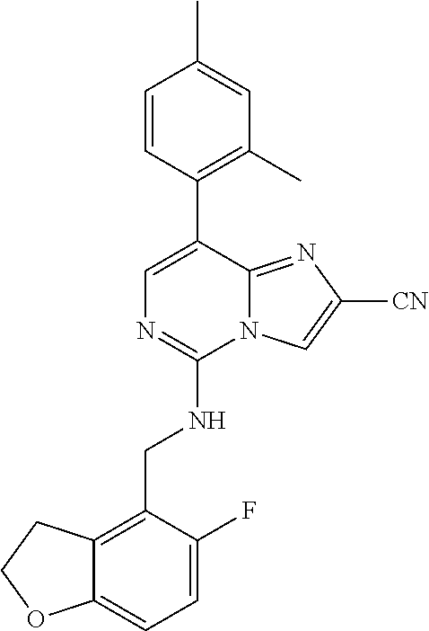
C12=CC=C(F)C(CNC3=NC=C(C4=C(C)C=C(C)C=C4)C4=NC([CN])=CN34)=C1CCO2
